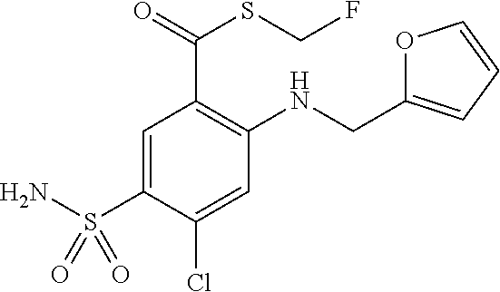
C1=C(S(N)(=O)=O)C(Cl)=CC(NCC2=CC=CO2)=C1C(=O)SCF
